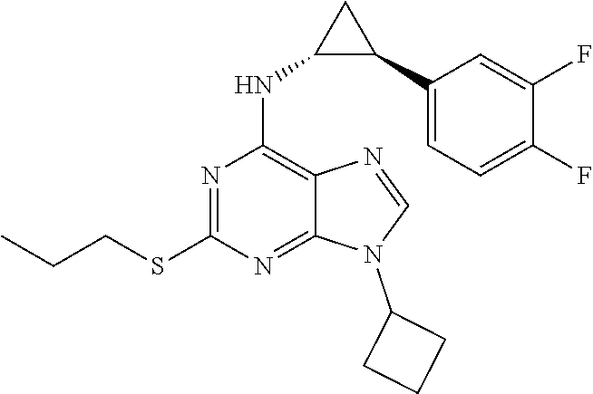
N1(C2CCC2)C=NC2=C(NC3C(C4=CC=C(F)C(F)=C4)C3)N=C(SCCC)N=C12
